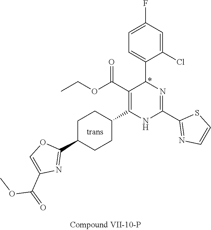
C1=C(Cl)C(C2N=C(C3=NC=CS3)NC(C3CCC(C4=NC(C(=O)OC)=CO4)CC3)=C2C(OCC)=O)=CC=C1F
